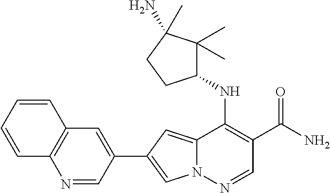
N12C(=CC(C3=CC4=C(N=C3)C=CC=C4)=C1)C(NC1C(C)(C)C(N)(C)CC1)=C(C(N)=O)C=N2
